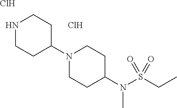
N1CCC(N2CCC(N(S(CC)(=O)=O)C)CC2)CC1.Cl.Cl
